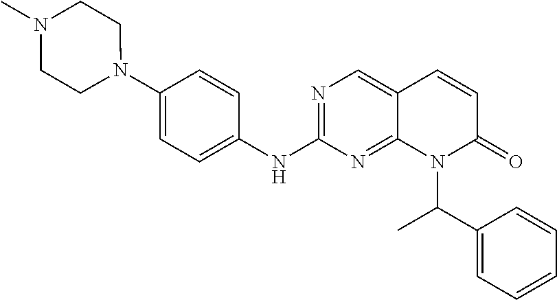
N1(C2=CC=C(NC3=NC=C4C(=N3)N(C(C3=CC=CC=C3)C)C(=O)C=C4)C=C2)CCN(C)CC1
